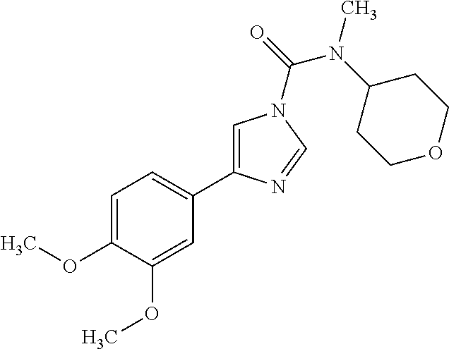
C1=C(OC)C(OC)=CC(C2=CN(C(=O)N(C3CCOCC3)C)C=N2)=C1
